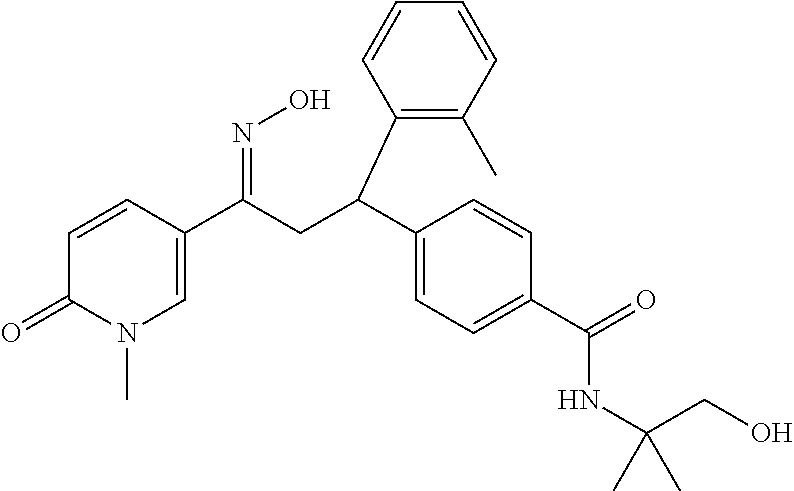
C1=CC(C(CC(C2=CC=C(C(=O)NC(CO)(C)C)C=C2)C2=C(C)C=CC=C2)=NO)=CN(C)C1=O
